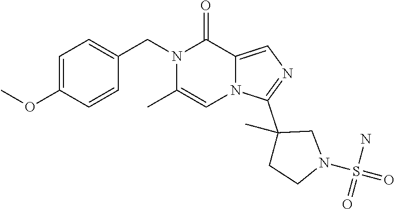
C1=C(OC)C=CC(CN2C(C)=CN3C(=CN=C3C3(C)CCN(S(=O)(N)=O)C3)C2=O)=C1
